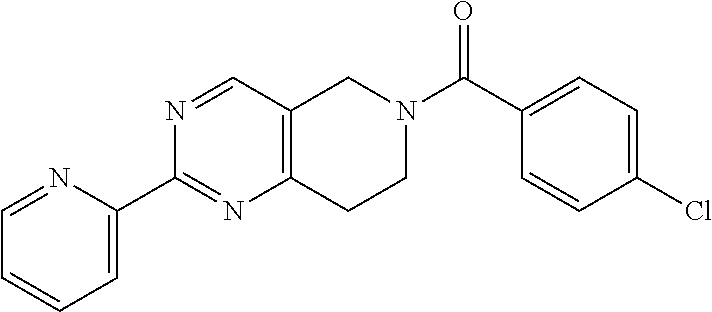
C1=C(C2=NC3=C(C=N2)CN(C(C2=CC=C(Cl)C=C2)=O)CC3)N=CC=C1
